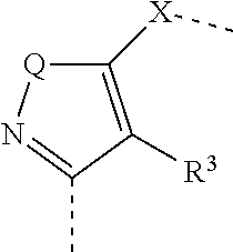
C1([X]C)=C([R3])C(C)=N[Q]1
